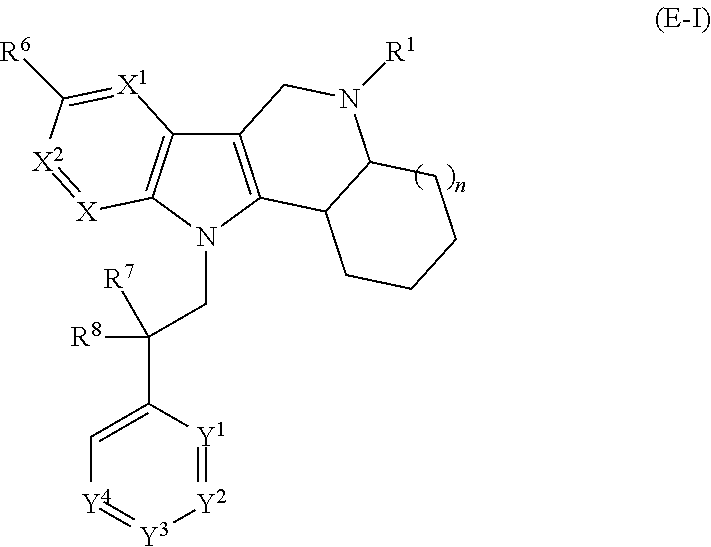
C12=C(N(CC([R8])(C3=C[Y4]=[Y3][Y2]=[Y1]3)[R7])C3=C1[X1]=C([R6])[X2]=[X]3)C1C(N([R1])C2)CCCC1
